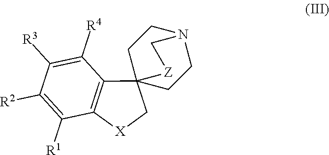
C12=C(C([R4])=C([R3])C([R2])=C1[R1])C13(C[X]2)CCN(CC1)C[Z]3
